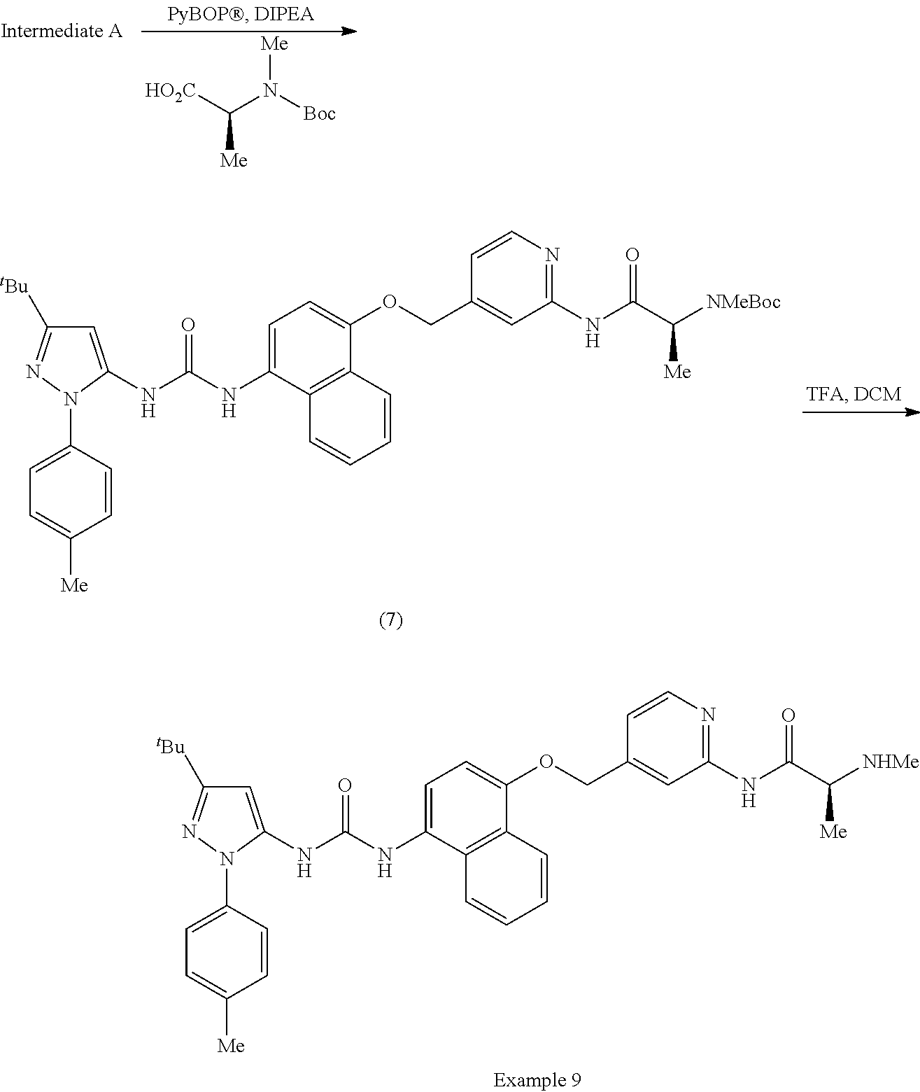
C(N([Boc])[Me])([HO2C])[Me].C1=C(NC(NC2=CC=C(OCC3=CC(NC(C([NMeBoc])[Me])=O)=NC=C3)C3=C2C=CC=C3)=O)N(C2=CC=C([Me])C=C2)N=C1[tBu].C1=C(NC(NC2=CC=C(OCC3=CC(NC(C([NHMe])[Me])=O)=NC=C3)C3=C2C=CC=C3)=O)N(C2=CC=C([Me])C=C2)N=C1[tBu]
